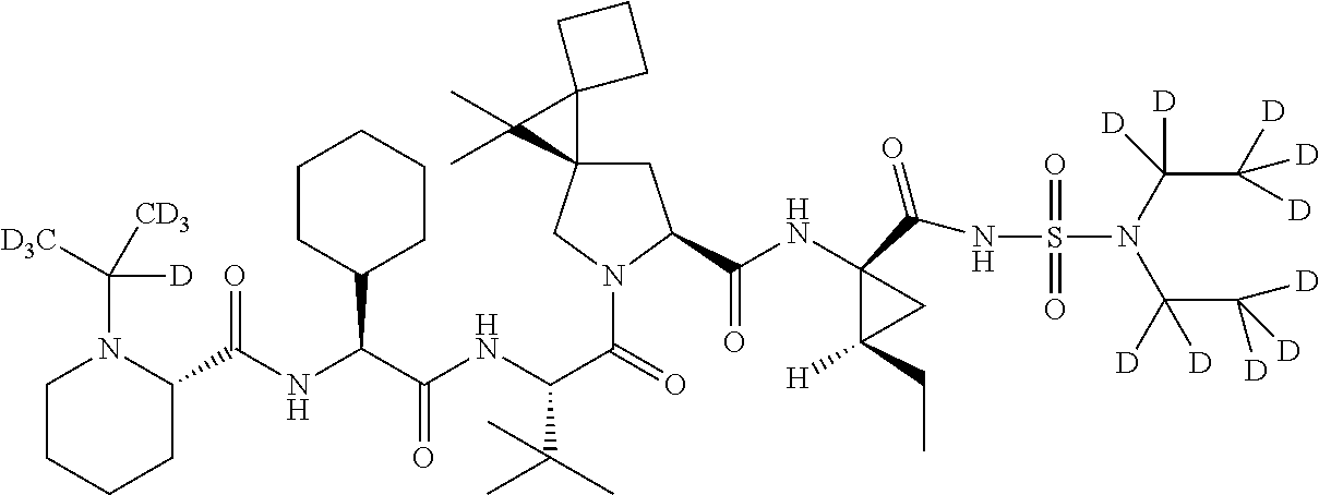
C(C(NC(C(=O)N1CC2(CC1C(NC1(C(NS(=O)(=O)N(C(C([D])([D])[D])([D])[D])C([D])([D])C([D])([D])[D])=O)C([H])(CC)C1)=O)C1(C2(C)C)CCC1)C(C)(C)C)=O)(C1CCCCC1)NC(=O)C1N(C([D3C])([CD3])[D])CCCC1
